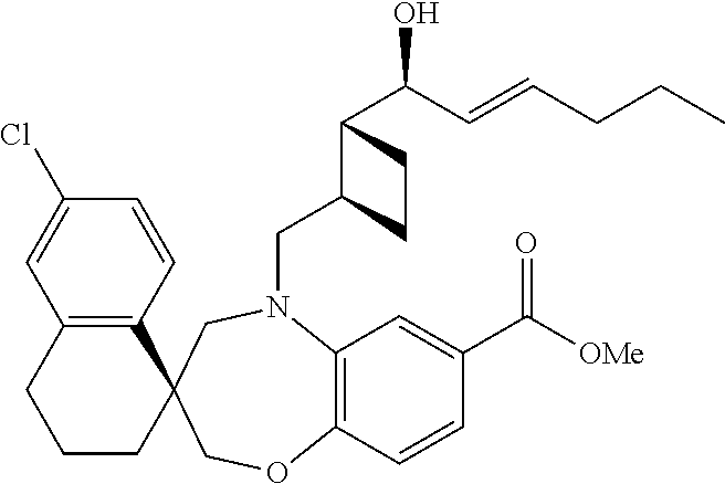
C12=C(C=CC(Cl)=C1)C1(CCC2)COC2=C(N(CC3C(C(O)C=CCCC)CC3)C1)C=C(C([OMe])=O)C=C2
